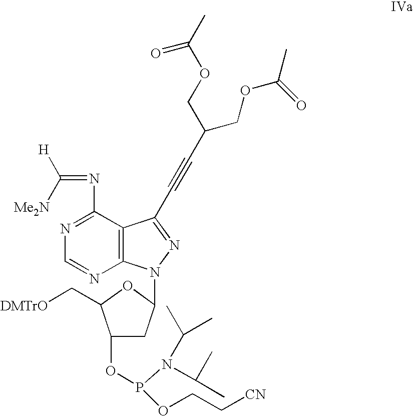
C1(OP(N(C(C)C)C(C)C)OCC[CN])CC(N2C3=C(C(N=C([H])[Me2N])=NC=N3)C(C#CC(COC(C)=O)COC(=O)C)=N2)OC1C[DMTrO]
